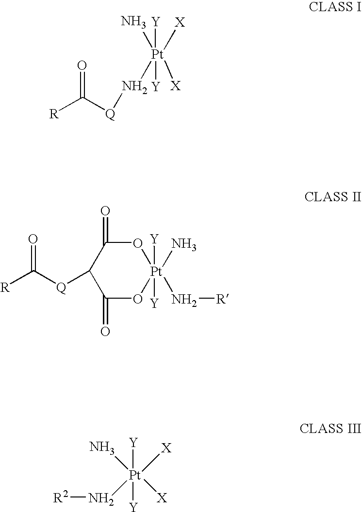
[R]C([Q]N[Pt](N)([Y])([X])([X])[Y])=O.[R]C([Q]C1C(=O)O[Pt](N)(N[R])([Y])([Y])OC1=O)=O.N[Pt](N[R2])([X])([X])([Y])[Y]
